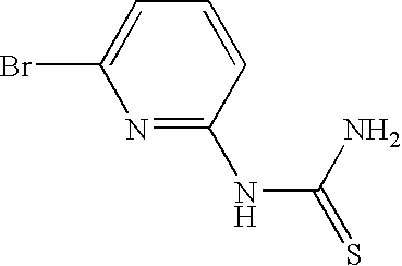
C1(NC(=S)N)=NC(Br)=CC=C1
